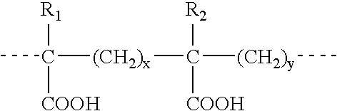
C([(CH2)x]C([(CH2)y]C)([R2])[COOH])(C)([R1])[COOH]
